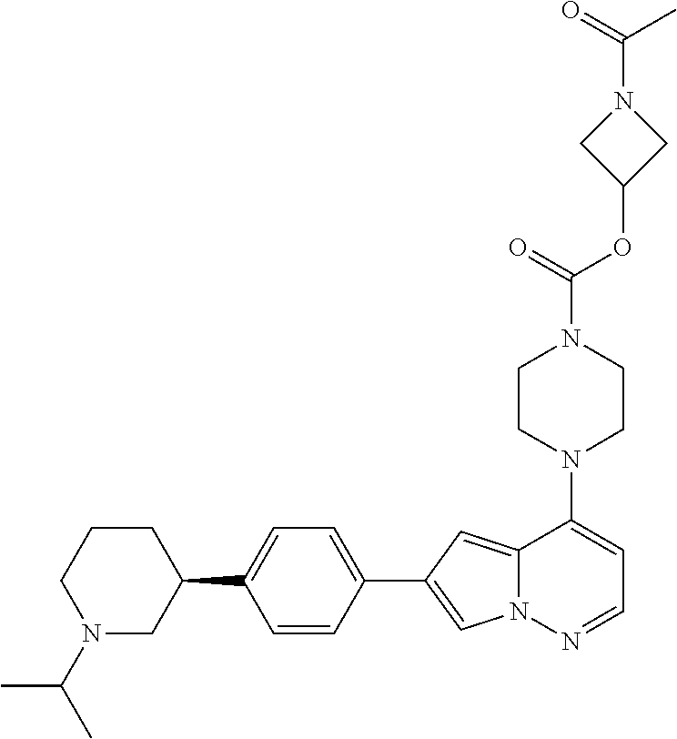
N1(C2=CC=NN3C2=CC(C2=CC=C(C4CCCN(C(C)C)C4)C=C2)=C3)CCN(C(OC2CN(C(=O)C)C2)=O)CC1
